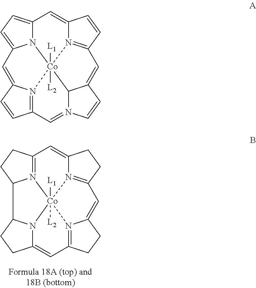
N12=C3CCC1C1N4C(=CC5=N6C(=CC7=N(C(=C3)CC7)[Co]246([L1])[L2])CC5)CC1.N12C3=CC=C1C=C1N4=C(C=C1)C=N1C5C(=CC6=N(C(=C3)C=C6)[Co]245([L1])[L2])C=C1
